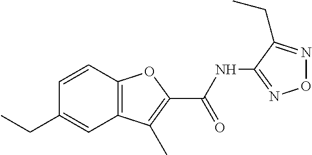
C1=CC2=C(C=C1CC)C(C)=C(C(NC1=NON=C1CC)=O)O2
